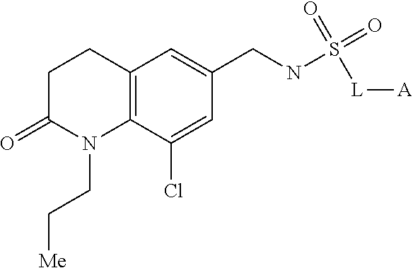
C1C(=O)N(CC[Me])C2=C(C1)C=C(CNS(=O)(=O)[L][A])C=C2Cl
